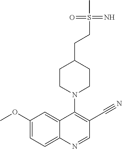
C1(OC)=CC=C2C(=C1)C(N1CCC(CCS(C)(=N)=O)CC1)=C(C#N)C=N2
